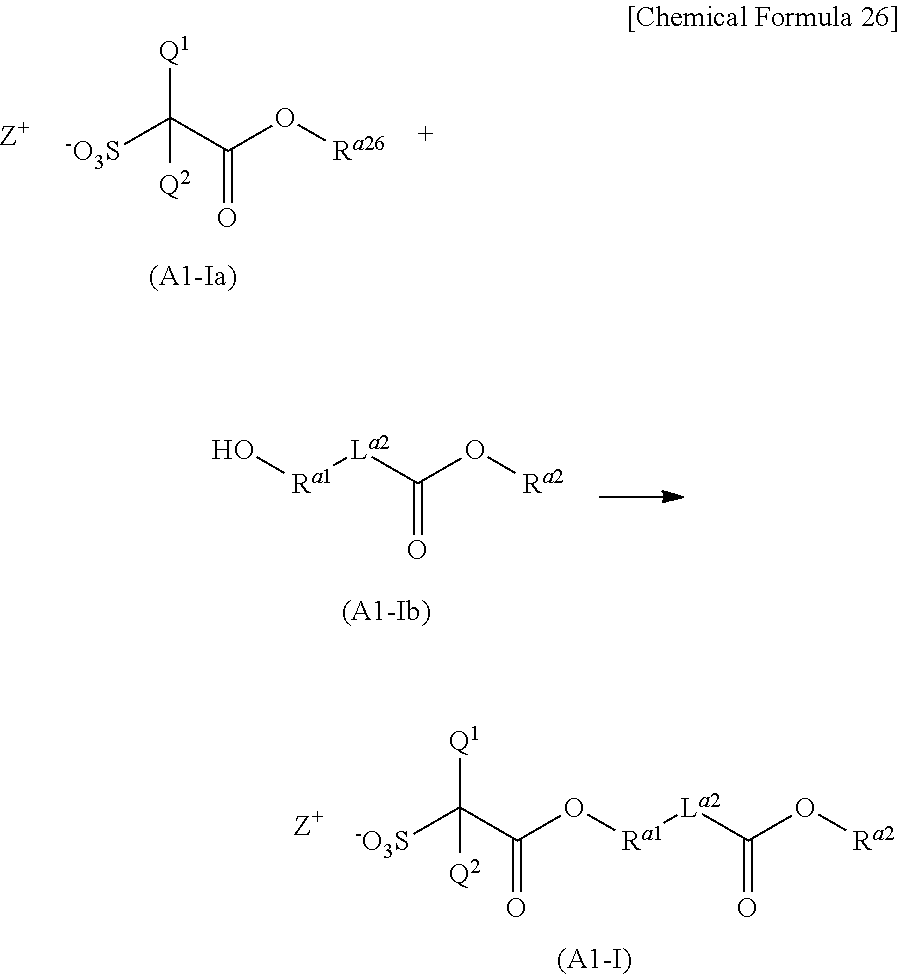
[-O3S]C(C(O[Ra26])=O)([Q1])[Q2].[Ra1](O)[La2]C(O[Ra2])=O.[La2](C(O[Ra2])=O)[Ra1]OC(C([-O3S])([Q1])[Q2])=O.[(A1-I)]
